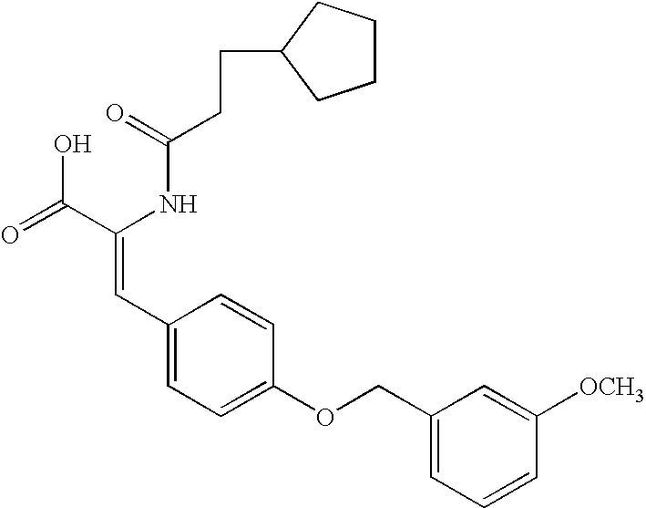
C(=O)(NC(C(=O)O)=CC1=CC=C(OCC2=CC=CC([OCH3])=C2)C=C1)CCC1CCCC1
